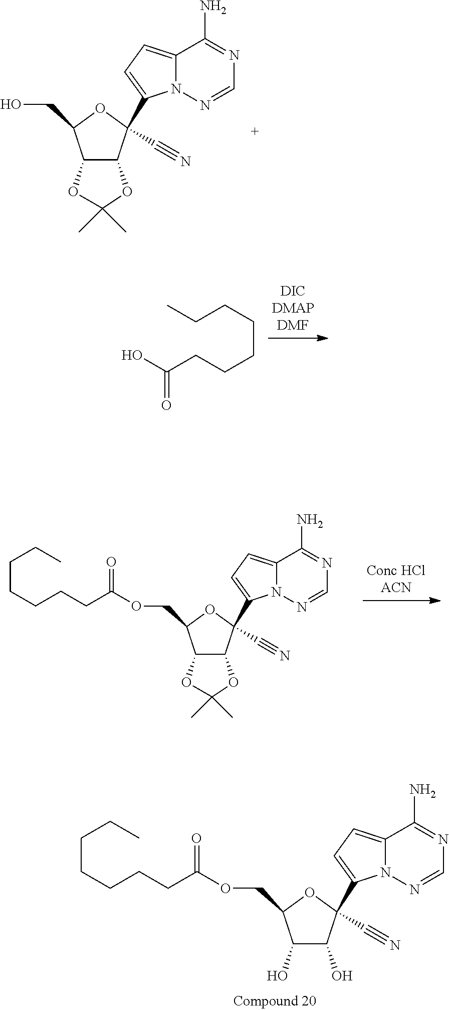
O1C2C(OC1(C)C)C(CO)OC2(C1=CC=C2N1N=CN=C2N)C#N.OC(CCCCCCC)=O.O1C2C(OC1(C)C)C(COC(CCCCCCC)=O)OC2(C1=CC=C2N1N=CN=C2N)C#N.OC1C(O)C(COC(CCCCCCC)=O)OC1(C1=CC=C2N1N=CN=C2N)C#N
